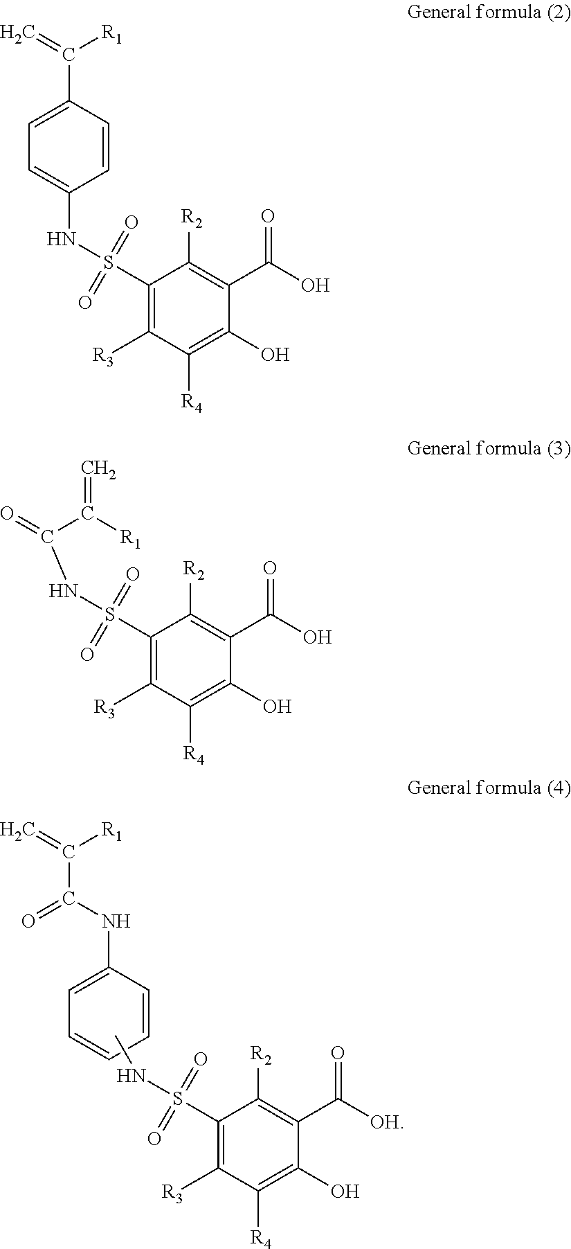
C1(S(NC)(=O)=O)=C([R3])C([R4])=C(O)C(C(=O)[OH])=C1[R2].C1=CC(NC(=O)C([R1])=C)=CC=C1.C1(S(NC(=O)C(=C)[R1])(=O)=O)=C([R3])C([R4])=C(O)C(C(=O)O)=C1[R2].C1(S(NC2=CC=C(C(=C)[R1])C=C2)(=O)=O)=C([R3])C([R4])=C(O)C(C(=O)O)=C1[R2]
